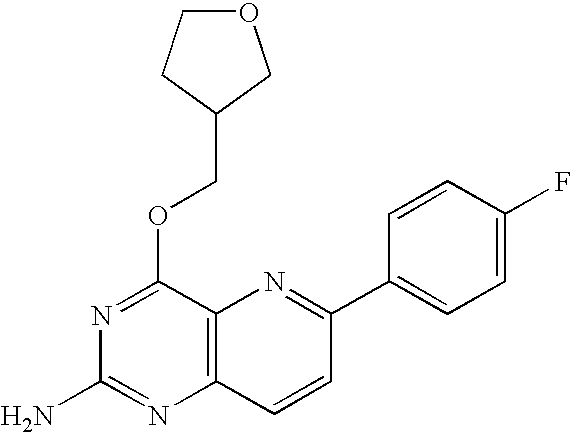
C12=C(C(OCC3COCC3)=NC(N)=N1)N=C(C1=CC=C(F)C=C1)C=C2
